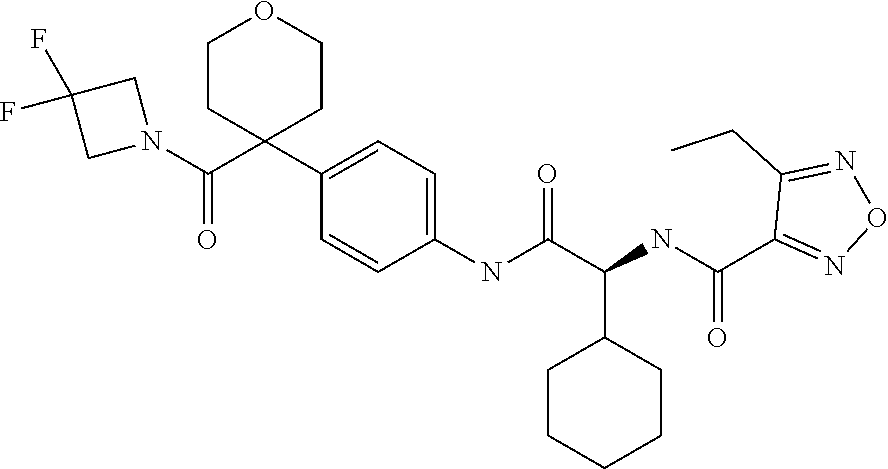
O=C(C(NC(C1=NON=C1CC)=O)C1CCCCC1)NC1=CC=C(C2(C(N3CC(F)(F)C3)=O)CCOCC2)C=C1
